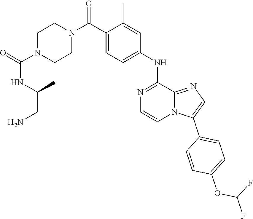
N(C(=O)N1CCN(C(C2=CC=C(NC3=NC=CN4C(C5=CC=C(OC(F)F)C=C5)=CN=C43)C=C2C)=O)CC1)C(CN)C
